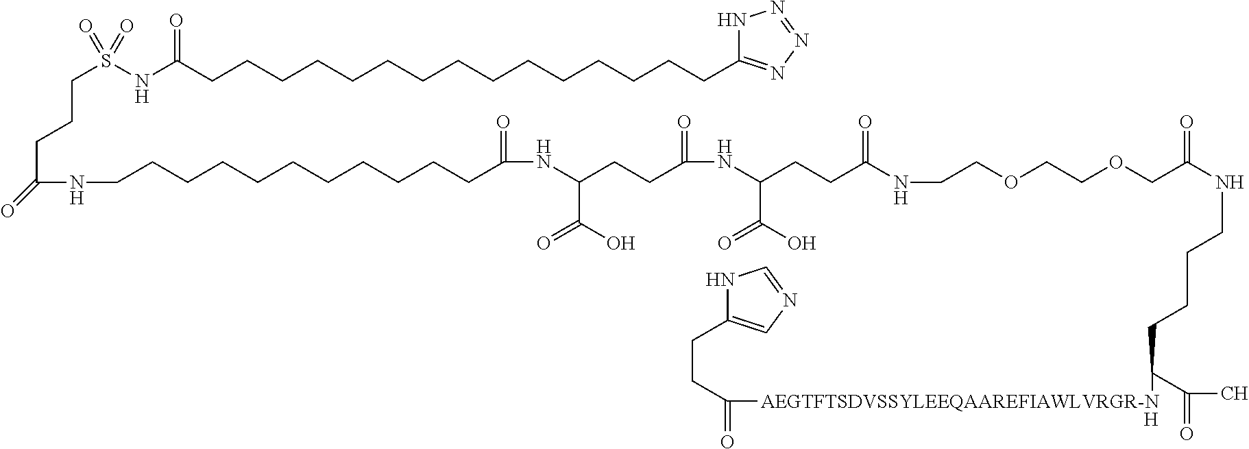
[H].[AEGTFTSDVSSYLEEQAAREFIAWLVRGR-N](C(C(C)=O)CCCCNC(=O)COCCOCCNC(CCC(NC(CCC(NC(=O)CCCCCCCCCCCNC(CCCS(=O)(NC(CCCCCCCCCCCCCCCC1=NN=NN1)=O)=O)=O)C(O)=O)=O)C(O)=O)=O)C(=O)CCC1=CN=CN1
